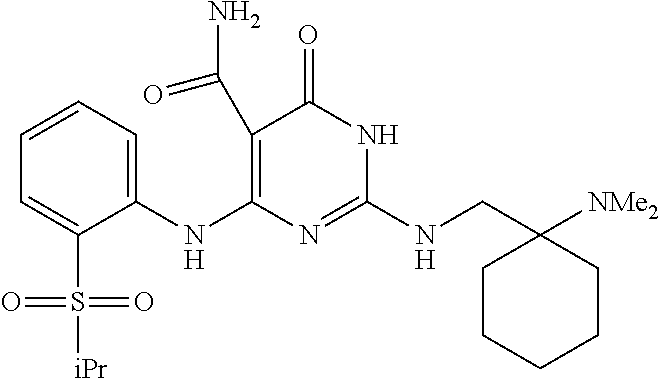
C1(C(N)=O)=C(NC2=CC=CC=C2S([iPr])(=O)=O)N=C(NCC2([NMe2])CCCCC2)NC1=O
